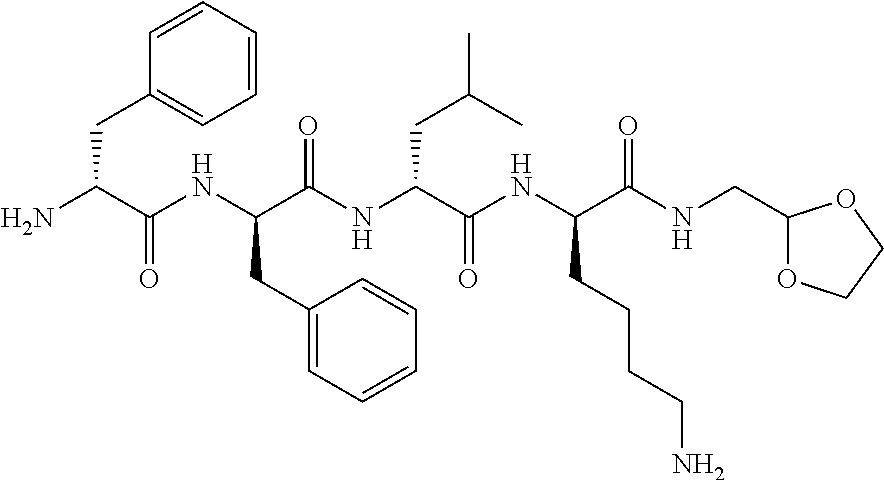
C1(CC(NC(C(N)CC2=CC=CC=C2)=O)C(NC(C(NC(C(NCC2OCCO2)=O)CCCCN)=O)CC(C)C)=O)=CC=CC=C1
